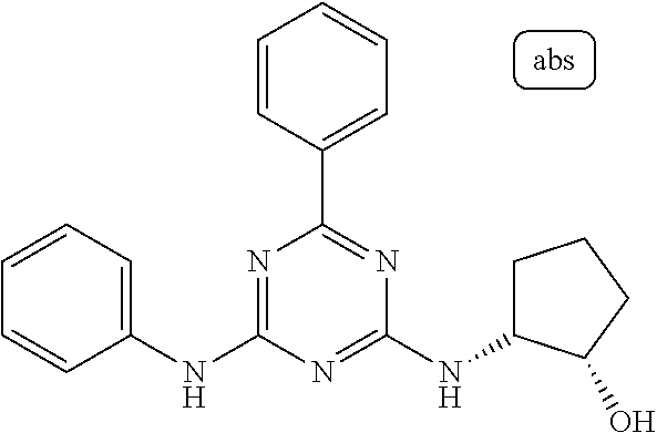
C1(NC2=NC(C3=CC=CC=C3)=NC(NC3CCCC3O)=N2)=CC=CC=C1
